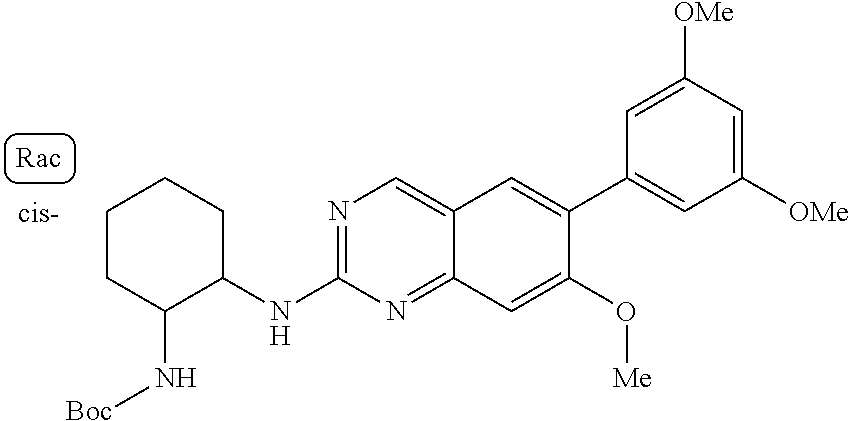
N(C1C(N[Boc])CCCC1)C1=NC=C2C(=N1)C=C(O[Me])C(C1=CC([OMe])=CC([OMe])=C1)=C2
